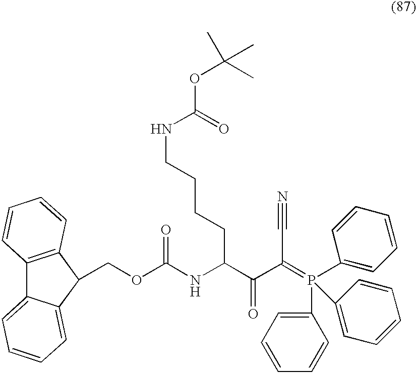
C(C(NC(OCC1C2=CC=CC=C2C2=C1C=CC=C2)=O)C(C(=P(C1=CC=CC=C1)(C1=CC=CC=C1)C1=CC=CC=C1)C#N)=O)CCCNC(OC(C)(C)C)=O
